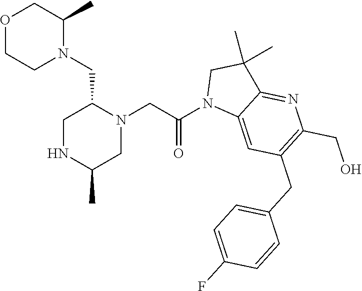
O1CCN(CC2N(CC(N3C4=CC(CC5=CC=C(F)C=C5)=C(CO)N=C4C(C)(C)C3)=O)CC(C)NC2)C(C)C1
